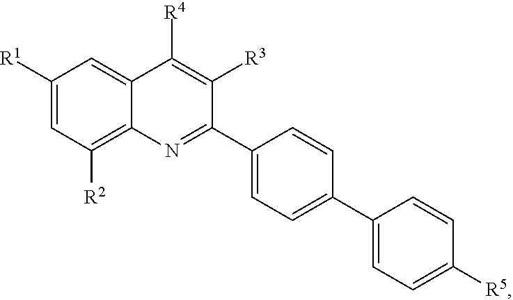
C1([R1])=CC([R2])=C2C(=C1)C([R4])=C([R3])C(C1=CC=C(C3=CC=C([R5])C=C3)C=C1)=N2
